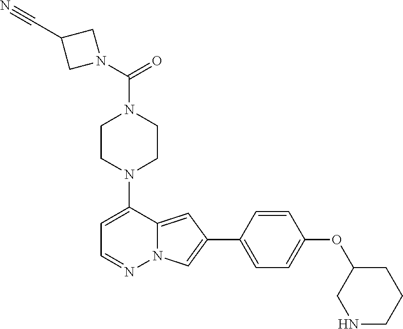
N1(C2=CC=NN3C2=CC(C2=CC=C(OC4CNCCC4)C=C2)=C3)CCN(C(N2CC(C#N)C2)=O)CC1
